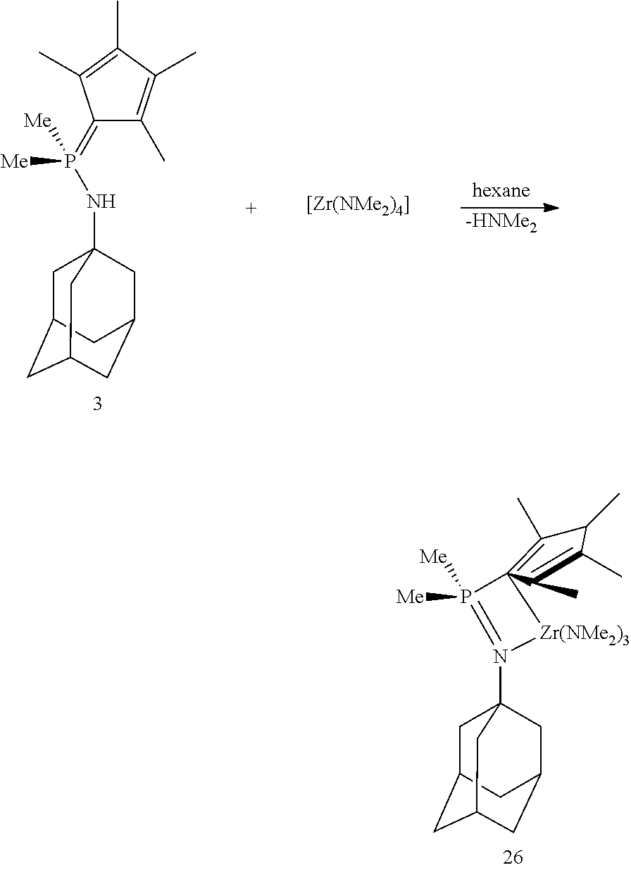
C1(=P([Me])(NC23CC4CC(CC(C2)C4)C3)[Me])C(C)=C(C)C(C)=C1C.[-HNMe2].[[Zr(NMe2)4]].P1([Me])([Me])=N(C23CC4CC(CC(C2)C4)C3)[Zr(NMe2)3]C12=C(C)C(C)C(C)=C2C
